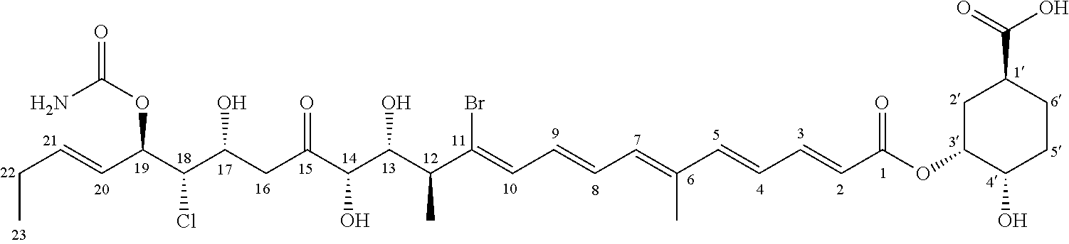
C(C=CC(C(C(CC(C(C(C(C(=CC=CC=C(C=CC=CC(OC1CC(C(=O)O)CCC1O)=O)C)Br)C)O)O)=O)O)Cl)OC(=O)N)C
